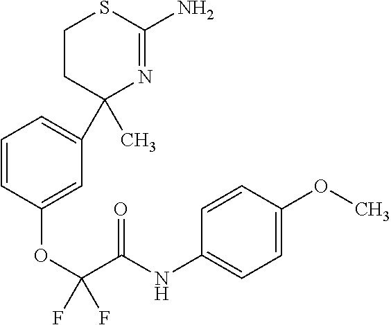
C1=CC(OC(C(NC2=CC=C(OC)C=C2)=O)(F)F)=CC(C2(C)N=C(N)SCC2)=C1
